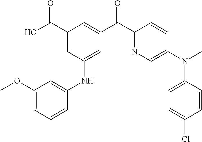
C1(C(O)=O)=CC(NC2=CC(OC)=CC=C2)=CC(C(C2=NC=C(N(C)C3=CC=C(Cl)C=C3)C=C2)=O)=C1
